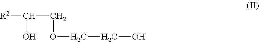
[R2]C(COCCO)O
